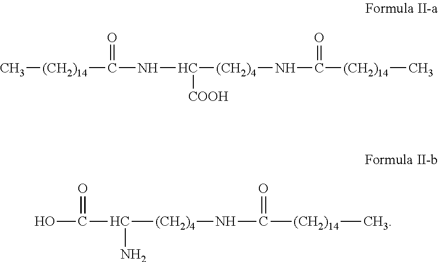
C[(CH2)14]C(=O)NC([(CH2)4]NC(=O)[(CH2)14]C)[COOH].OC(=O)C([(CH2)4]NC(=O)[(CH2)14]C)N
